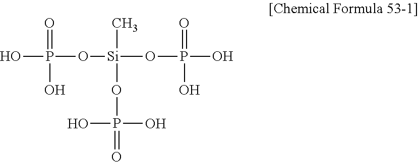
OP(O[Si](OP(O)(=O)O)(C)OP(=O)(O)O)(=O)O
